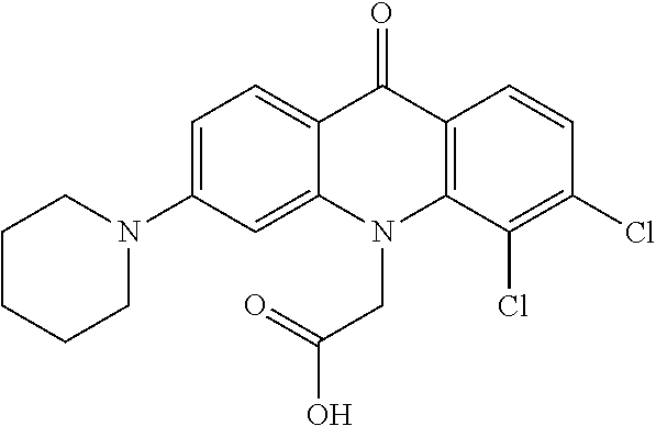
C12=CC=C(N3CCCCC3)C=C1N(CC(O)=O)C1=C(C2=O)C=CC(Cl)=C1Cl
